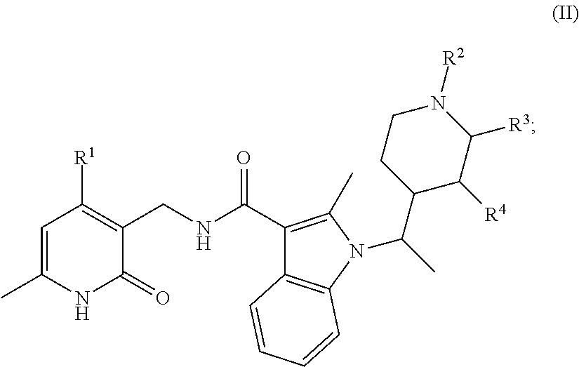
C1=C(C)NC(=O)C(CNC(=O)C2=C(C)N(C(C)C3C([R4])C([R3])N([R2])CC3)C3=C2C=CC=C3)=C1[R1]
